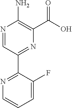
N1=CC(C2=NC=CC=C2F)=NC(C(O)=O)=C1N
